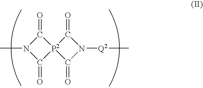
CN1C(=O)[P2]2(C1=O)C(=O)N([Q2]C)C2=O
